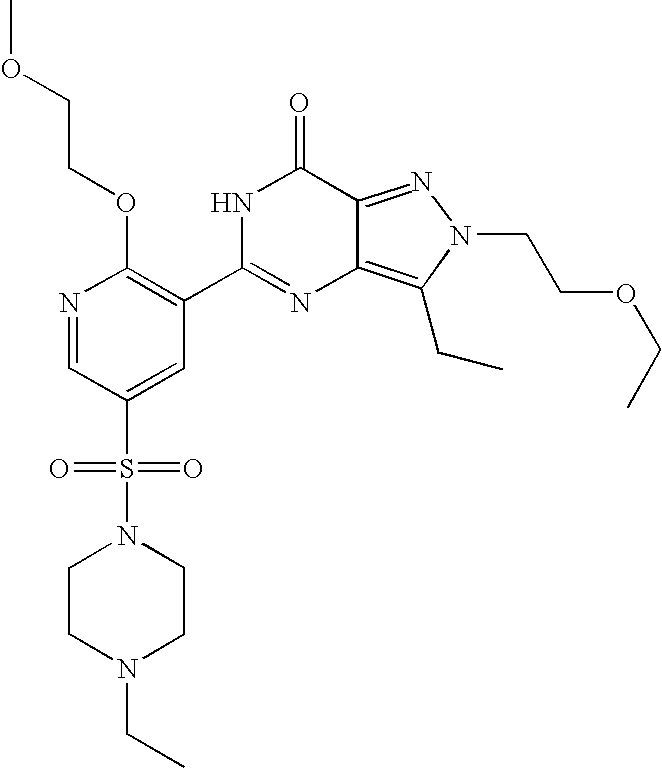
N1=CC(S(=O)(=O)N2CCN(CC)CC2)=CC(C2=NC3=C(CC)N(CCOCC)N=C3C(=O)N2)=C1OCCOC
